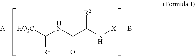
[HO2C]C(NC(C(N[X])[R2])=O)[R1].[A].B
